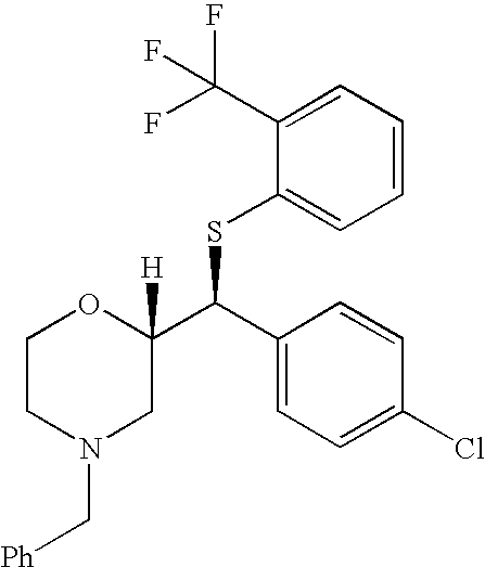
C1(C(F)(F)F)=CC=CC=C1SC(C1([H])OCCN(C[Ph])C1)C1=CC=C(Cl)C=C1
